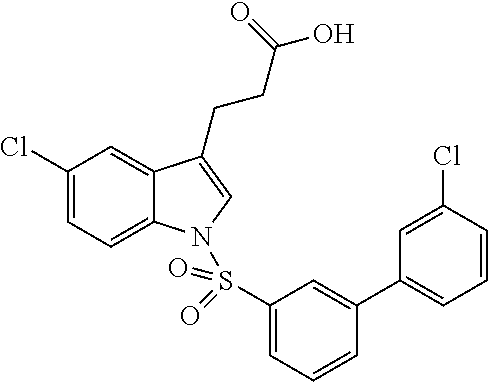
C1(Cl)=CC=C2C(=C1)C(CCC(=O)O)=CN2S(C1=CC=CC(C2=CC=CC(Cl)=C2)=C1)(=O)=O
